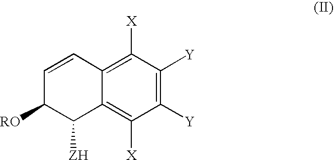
C1([ZH])C2=C([X])C([Y])=C([Y])C([X])=C2C=CC1[RO]
